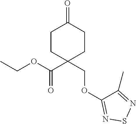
C1CC(C(OCC)=O)(COC2=NSN=C2C)CCC1=O
